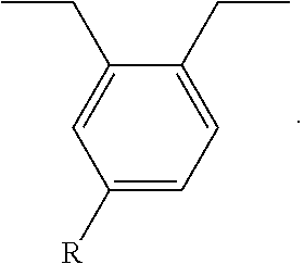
C1([R])=CC=C(CC)C(CC)=C1
